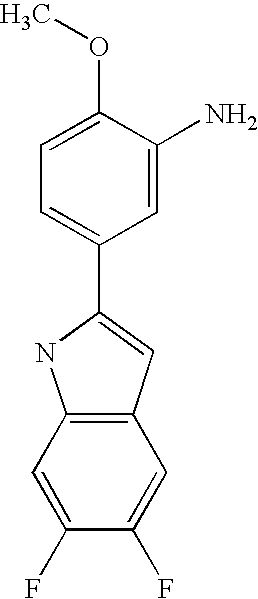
C1=C(C2=CC3=C(N2)C=C(F)C(F)=C3)C=C(N)C(OC)=C1
